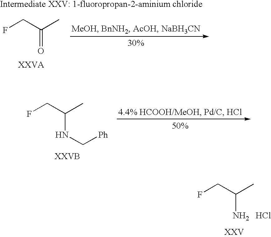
FCC(C)NC[Ph].FCC(C)N.Cl.FCC(C)=O
